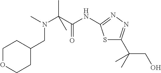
C1OCCC(CN(C(C(NC2=NN=C(C(C)(CO)C)S2)=O)(C)C)C)C1
